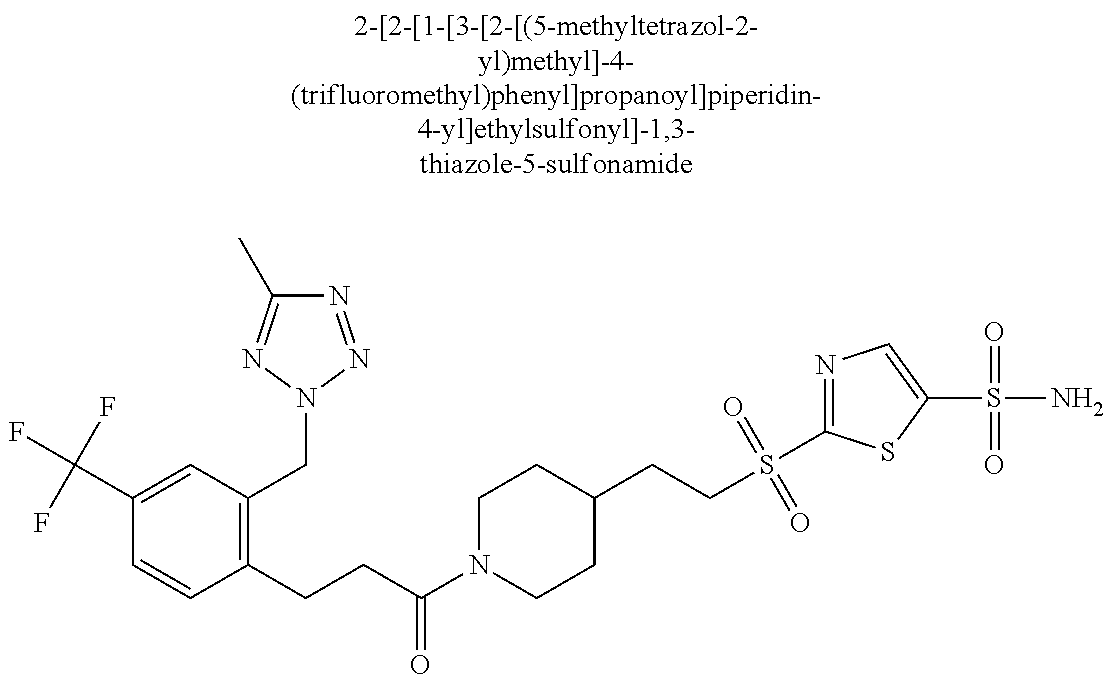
C(C1=CC(CN2N=C(C)N=N2)=C(CCC(N2CCC(CCS(=O)(=O)C3=NC=C(S(N)(=O)=O)S3)CC2)=O)C=C1)(F)(F)F
